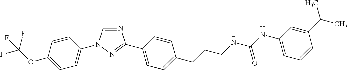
C1=CC(OC(F)(F)F)=CC=C1N1C=NC(C2=CC=C(CCCNC(NC3=CC=CC(C(C)C)=C3)=O)C=C2)=N1
